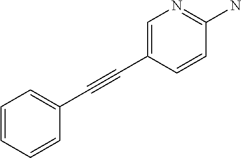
C1=CC=CC(C#CC2=CN=C(N)C=C2)=C1
